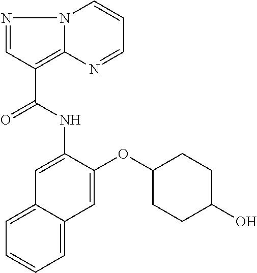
N1=CC(C(=O)NC2=CC3=CC=CC=C3C=C2OC2CCC(O)CC2)=C2N1C=CC=N2
